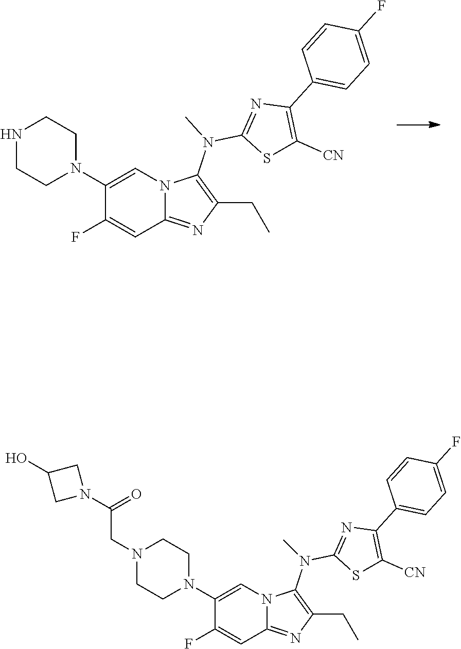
C1(CC)=C(N(C2=NC(C3=CC=C(F)C=C3)=C([CN])S2)C)N2C=C(N3CCNCC3)C(F)=CC2=N1.C1=C(F)C(N2CCN(CC(N3CC(O)C3)=O)CC2)=CN2C1=NC(CC)=C2N(C1=NC(C2=CC=C(F)C=C2)=C([CN])S1)C
